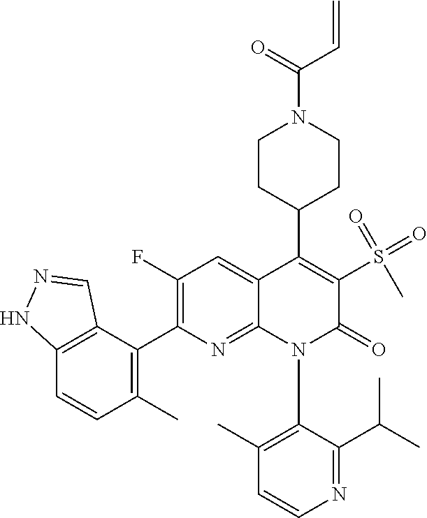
C1=CN=C(C(C)C)C(N2C(=O)C(S(C)(=O)=O)=C(C3CCN(C(=O)C=C)CC3)C3=CC(F)=C(C4=C(C)C=CC5=C4C=NN5)N=C23)=C1C
